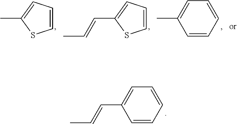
C1(C=CC)=CC=CC=C1.C1=CC=C(C)S1.C1=CC=C(C=CC)S1.C1(C)=CC=CC=C1
